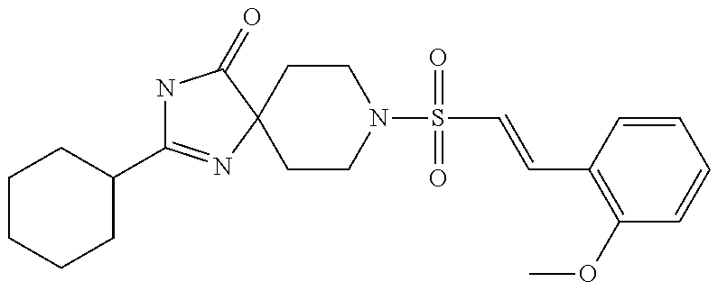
C1(C2=NC3(C(=O)N2)CCN(S(=O)(=O)C=CC2=C(OC)C=CC=C2)CC3)CCCCC1
